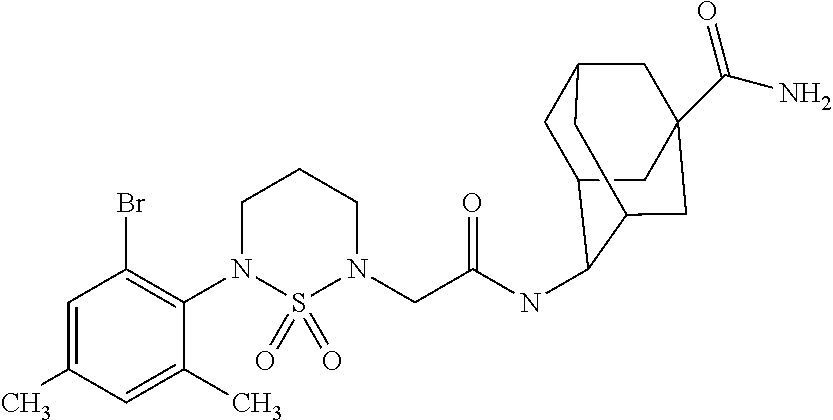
C1=C(C)C=C(C)C(N2S(=O)(=O)N(CC(NC3C4CC5CC(C(N)=O)(CC3C5)C4)=O)CCC2)=C1Br
